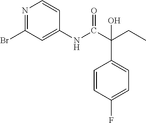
N1=C(Br)C=C(NC(C(CC)(C2=CC=C(F)C=C2)O)=O)C=C1
